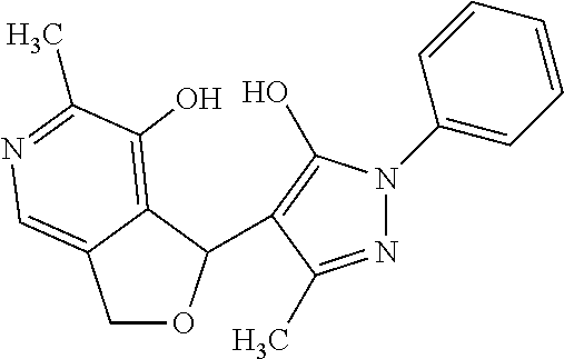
C1OC(C2=C(O)N(C3=CC=CC=C3)N=C2C)C2=C(O)C(C)=NC=C12
